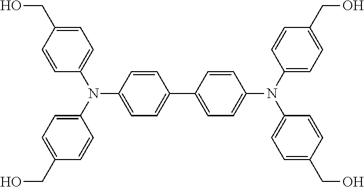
C1(C2=CC=C(N(C3=CC=C(CO)C=C3)C3=CC=C(CO)C=C3)C=C2)=CC=C(N(C2=CC=C(CO)C=C2)C2=CC=C(CO)C=C2)C=C1
